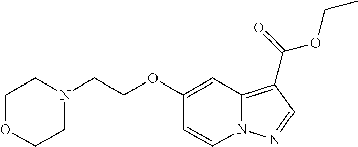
C12=C(C(=O)OCC)C=NN1C=CC(OCCN1CCOCC1)=C2
